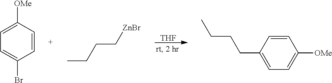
[THF].C1=CC([OMe])=CC=C1Br.CCCC[ZnBr].C1=CC(CCCC)=CC=C1[OMe]
